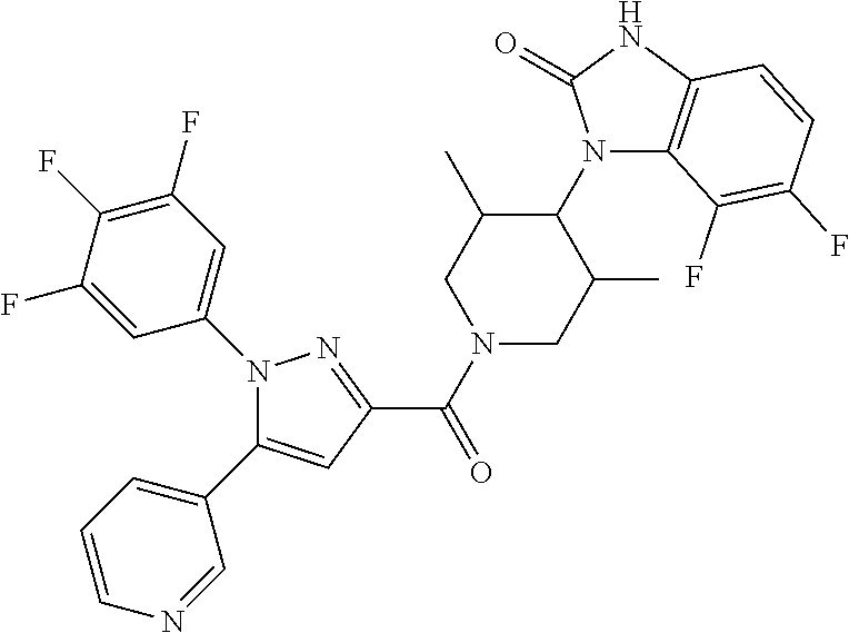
N1(C2=CC(F)=C(F)C(F)=C2)C(C2=CC=CN=C2)=CC(C(=O)N2CC(C)C(N3C4=C(NC3=O)C=CC(F)=C4F)C(C)C2)=N1
